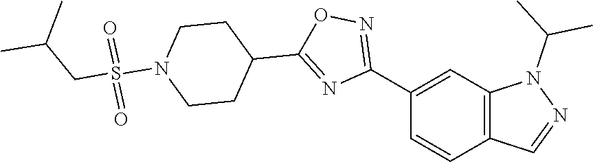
C1(C2=NOC(C3CCN(S(CC(C)C)(=O)=O)CC3)=N2)=CC2=C(C=C1)C=NN2C(C)C
